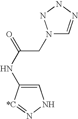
C1=C(NC(=O)CN2C=NNN2)[*C]=NN1
